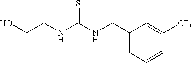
C1(CNC(NCCO)=S)=CC=CC([CF3])=C1
